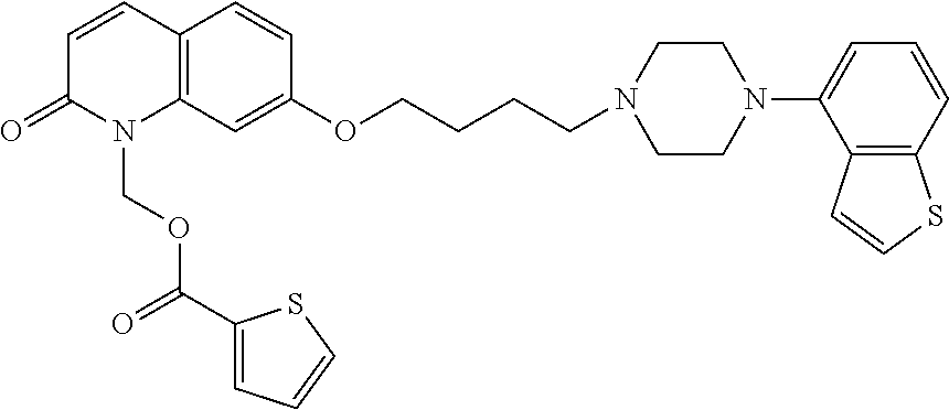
C12=C(C=C(OCCCCN3CCN(C4=CC=CC5=C4C=CS5)CC3)C=C1)N(COC(C1=CC=CS1)=O)C(=O)C=C2
